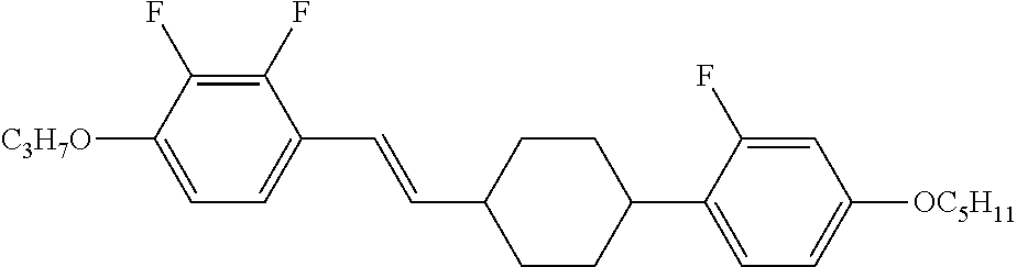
C1(F)=C(F)C([C3H7O])=CC=C1C=CC1CCC(C2=CC=C([OC5H11])C=C2F)CC1
